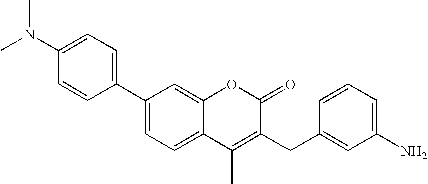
C1(C2=CC=C(N(C)C)C=C2)=CC=C2C(=C1)OC(=O)C(CC1=CC(N)=CC=C1)=C2C
